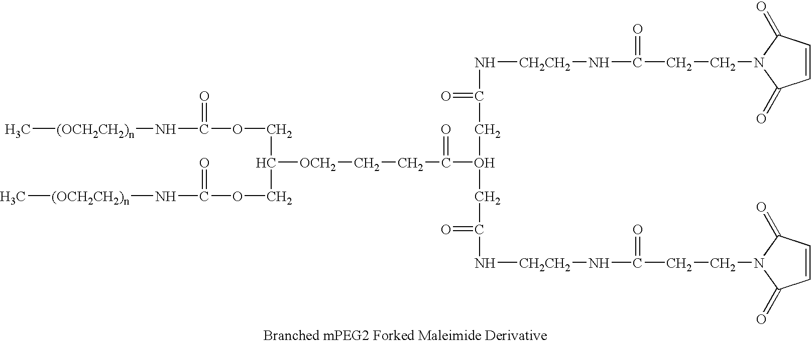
C[(OCH2CH2)n]NC(=O)OCC(COC(=O)N[(OCH2CH2)n]C)[OCH2]CCC(=O)O(CC(=O)N[CH2CH2]NC(=O)CCN1C(=O)C=CC1=O)CC(=O)N[CH2CH2]NC(=O)CCN1C(=O)C=CC1=O
